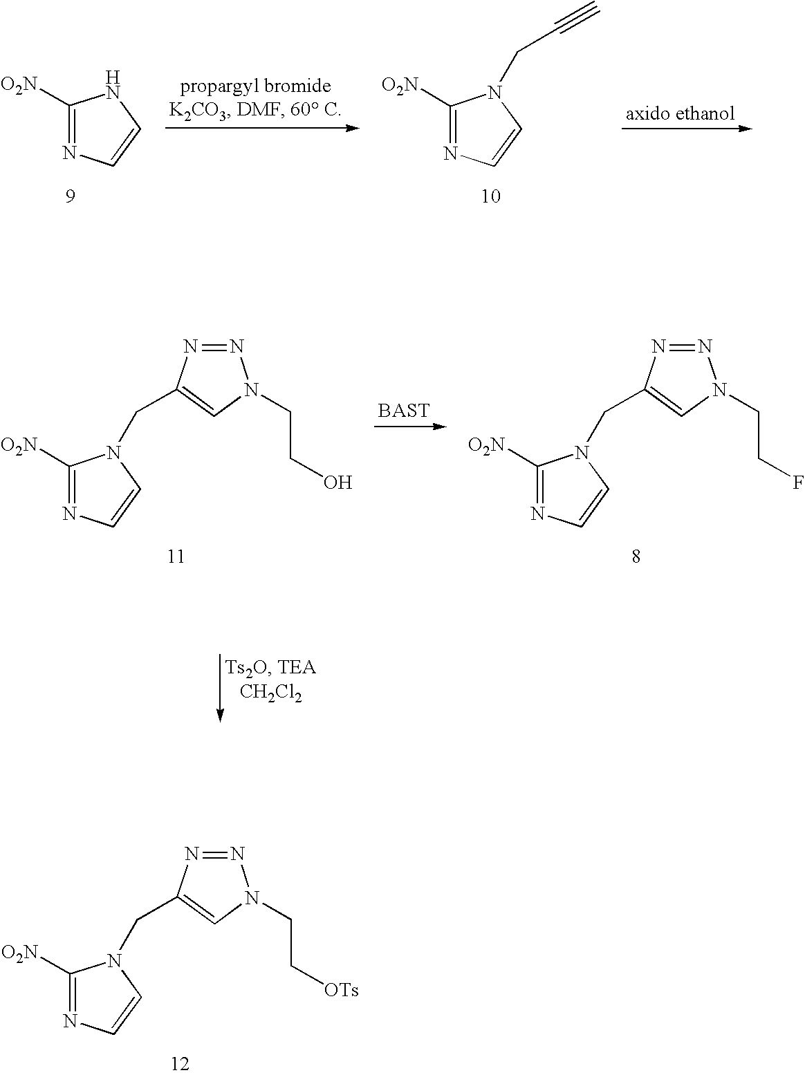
C1([O2N])=NC=CN1.C1([O2N])=NC=CN1CC#C.C1([O2N])=NC=CN1CC1=CN(CCO)N=N1.C1([O2N])=NC=CN1CC1=CN(CCF)N=N1.C1([O2N])=NC=CN1CC1=CN(CC[OTs])N=N1
